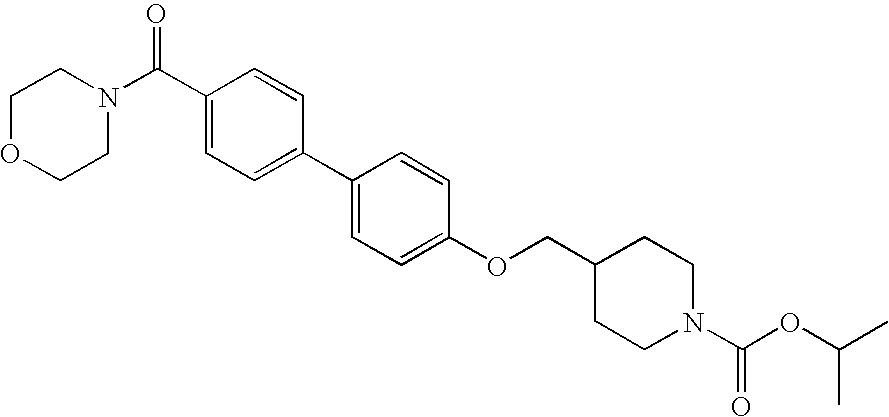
C(C1=CC=C(C2=CC=C(OCC3CCN(C(OC(C)C)=O)CC3)C=C2)C=C1)(N1CCOCC1)=O
